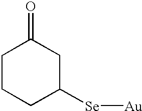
C1([Se][Au])CC(=O)CCC1
